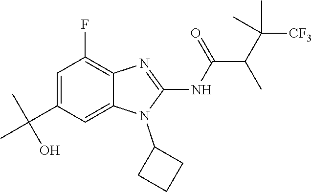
C1=C(C(C)(C)O)C=C2C(=C1F)N=C(NC(=O)C(C([CF3])(C)C)C)N2C1CCC1
